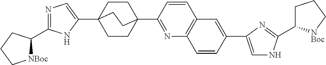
[NBoc]1C(C2=NC=C(C34CCC(C5=NC6=C(C=C5)C=C(C5=CNC(C7CCC[NBoc]7)=N5)C=C6)(CC3)CC4)N2)CCC1
